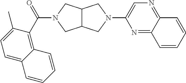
C12C(CN(C(=O)C3=C4C(=CC=C3C)C=CC=C4)C1)CN(C1=CN=C3C(=N1)C=CC=C3)C2
